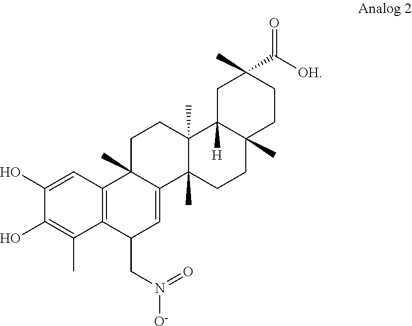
C1(O)=CC2=C(C(C)=C1O)C(CN(=O)[O-])C=C1C2(C)CCC2(C)C1(C)CCC1(C)C2([H])CC(C)(C(=O)[OH])CC1
